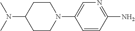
C1CN(C2=CN=C(N)C=C2)CCC1N(C)C
